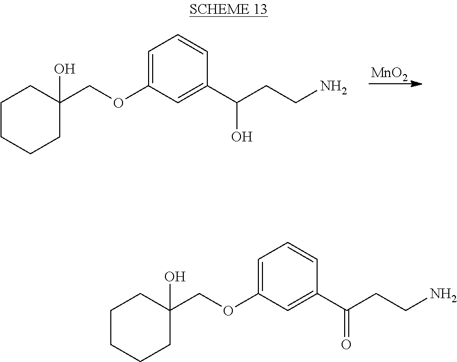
C1(COC2=CC=CC(C(CCN)O)=C2)(O)CCCCC1.[MnO2].C1(COC2=CC=CC(C(CCN)=O)=C2)(O)CCCCC1
